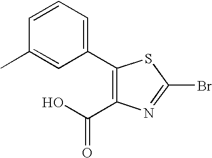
C1=CC=C(C2=C(C(O)=O)N=C(Br)S2)C=C1C
